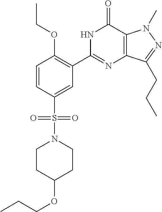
C1(S(=O)(=O)N2CCC(OCCC)CC2)=CC(C2=NC3=C(C(=O)N2)N(C)N=C3CCC)=C(OCC)C=C1
